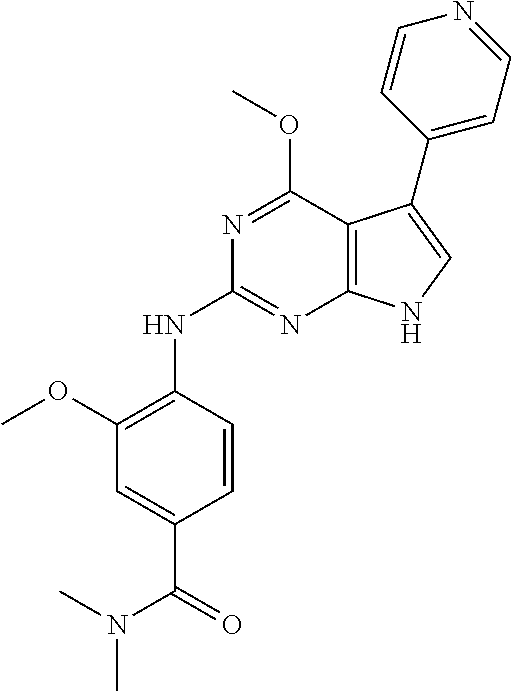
C1(C2=CNC3=C2C(OC)=NC(NC2=C(OC)C=C(C(N(C)C)=O)C=C2)=N3)=CC=NC=C1
